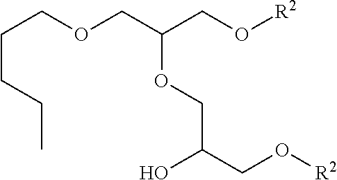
C(OCC(CO[R2])OCC(CO[R2])O)CCCC
